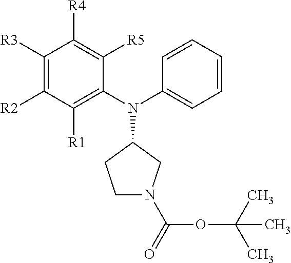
C1([R3])=C([R2])C([R1])=C(N(C2=CC=CC=C2)C2CCN(C(=O)OC(C)(C)C)C2)C([R5])=C1[R4]
